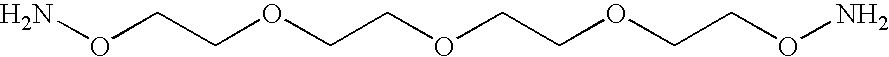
NOCCOCCOCCOCCON
